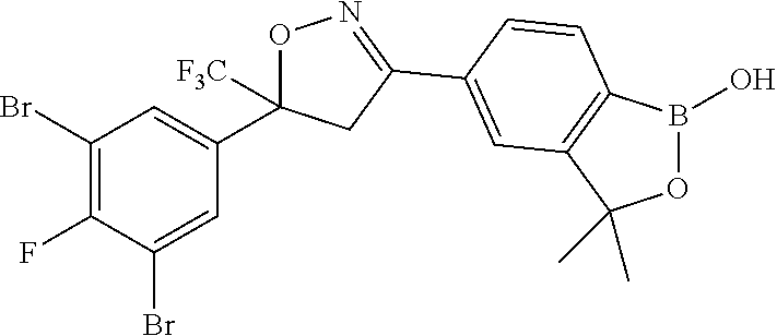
C1(Br)=C(F)C(Br)=CC(C2([F3C])ON=C(C3=CC4=C(B(O)OC4(C)C)C=C3)C2)=C1
